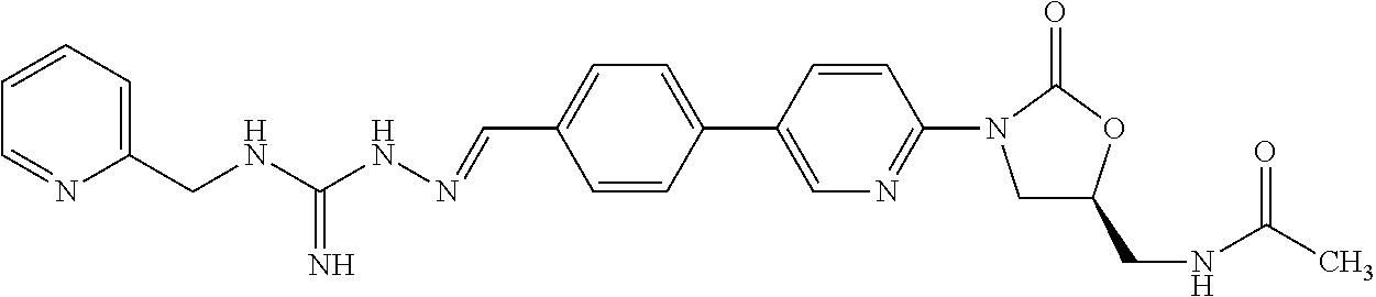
C(C1=CC=C(C2=CN=C(N3CC(CNC(C)=O)OC3=O)C=C2)C=C1)=NNC(NCC1=CC=CC=N1)=N
